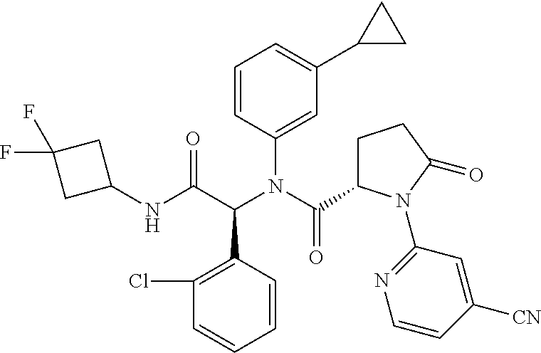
C1(NC(C(N(C(C2CCC(=O)N2C2=NC=CC([CN])=C2)=O)C2=CC(C3CC3)=CC=C2)C2=C(Cl)C=CC=C2)=O)CC(F)(F)C1
